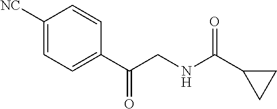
C1([NC])=CC=C(C(CNC(C2CC2)=O)=O)C=C1
